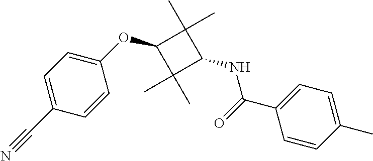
C1(OC2C(C)(C)C(NC(C3=CC=C(C)C=C3)=O)C2(C)C)=CC=C(C#N)C=C1
